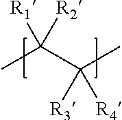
CC(C(C)([R4])[R3])([R2])[R1]
